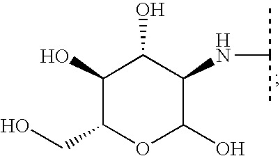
C1(O)C(CO)OC(O)C(NC(C)C)C1O
